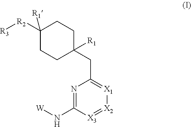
C1([R1])([R2][R3])CCC(CC2=[X1][X2]=[X3]C(N[W])=N2)([R1])CC1
